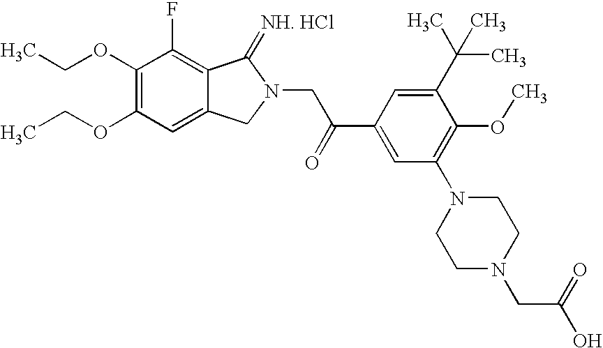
C1(OCC)=C(OCC)C=C2C(=C1F)C(=[NH. HCl])N(CC(C1=CC(N3CCN(CC(O)=O)CC3)=C(OC)C(C(C)(C)C)=C1)=O)C2
